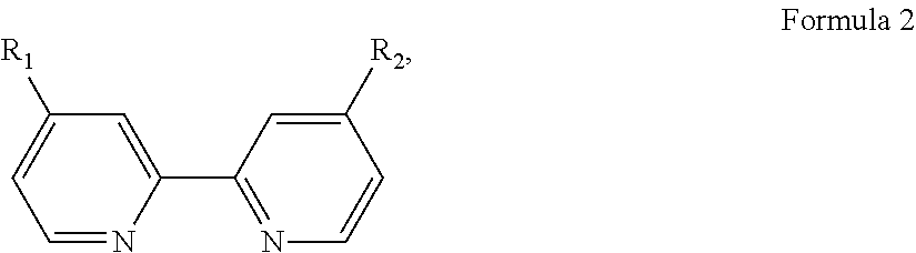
C1=NC(C2=NC=CC([R2])=C2)=CC([R1])=C1
